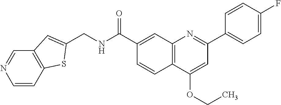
C1(C(NCC2=CC3=C(S2)C=CN=C3)=O)=CC2=C(C=C1)C(OCC)=CC(C1=CC=C(F)C=C1)=N2
